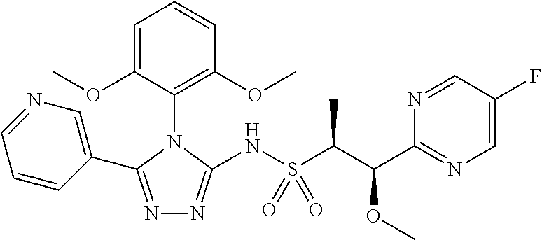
N1=C(C2=CN=CC=C2)N(C2=C(OC)C=CC=C2OC)C(NS(C(C(C2=NC=C(F)C=N2)OC)C)(=O)=O)=N1
